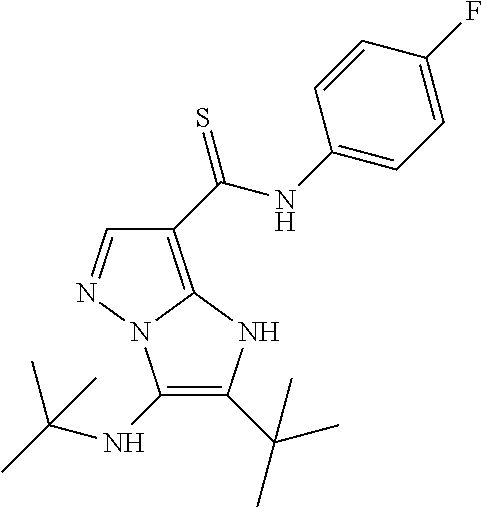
C1=NN2C(=C1C(NC1=CC=C(F)C=C1)=S)NC(C(C)(C)C)=C2NC(C)(C)C
